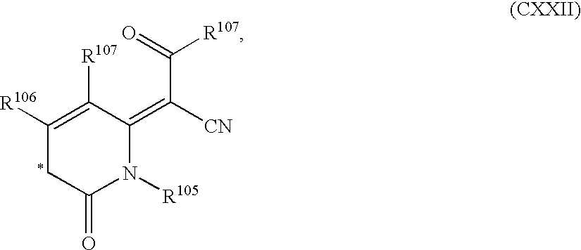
C1([R106])=C([R107])C(=C(C(=O)[R107])[CN])N([R105])C(=O)C1
